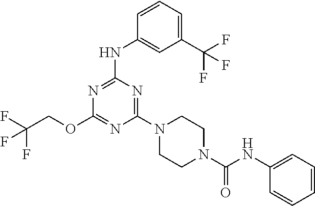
FC(COC1=NC(N2CCN(C(NC3=CC=CC=C3)=O)CC2)=NC(NC2=CC(C(F)(F)F)=CC=C2)=N1)(F)F
